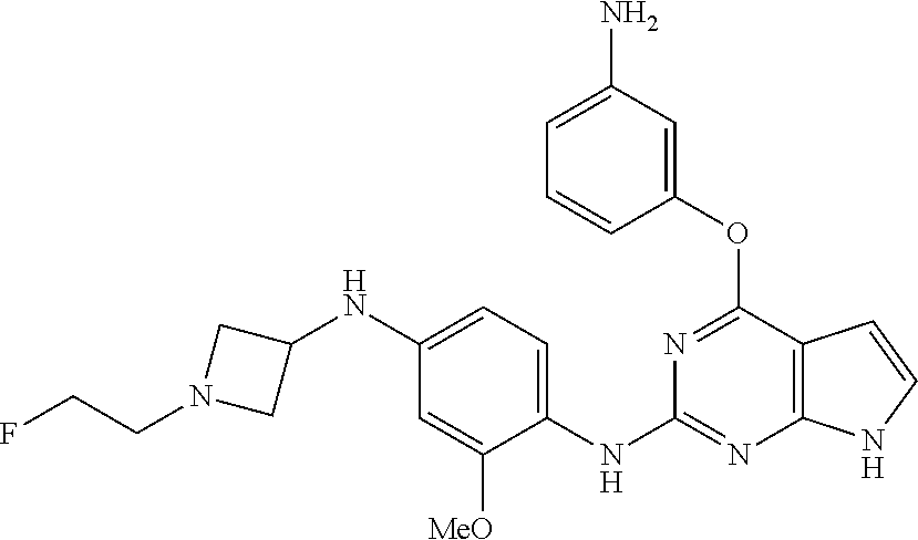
C1(OC2=NC(NC3=CC=C(NC4CN(CCF)C4)C=C3[MeO])=NC3=C2C=CN3)=CC(N)=CC=C1
